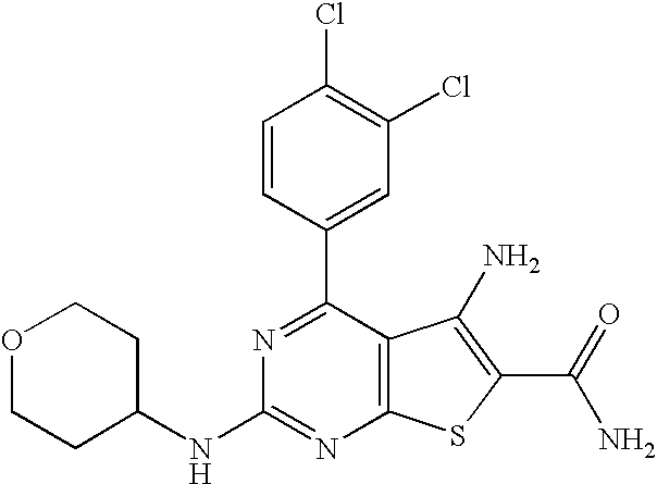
C1=CC(C2=NC(NC3CCOCC3)=NC3=C2C(N)=C(C(N)=O)S3)=CC(Cl)=C1Cl
